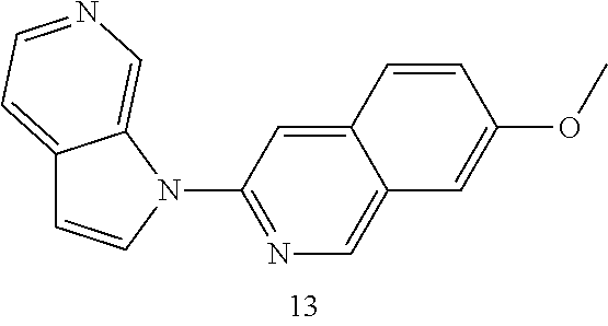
C12=CC=NC=C1N(C1=NC=C3C(=C1)C=CC(OC)=C3)C=C2
